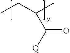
C(C(C)C([Q])=O)C
